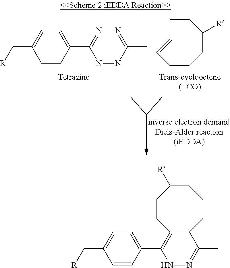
C1=CCCC([R])CCC1.N1=NC(C)=NN=C1C1=CC=C(C[R])C=C1.N1N=C(C)C2C(=C1C1=CC=C(C[R])C=C1)CCC([R])CCC2
